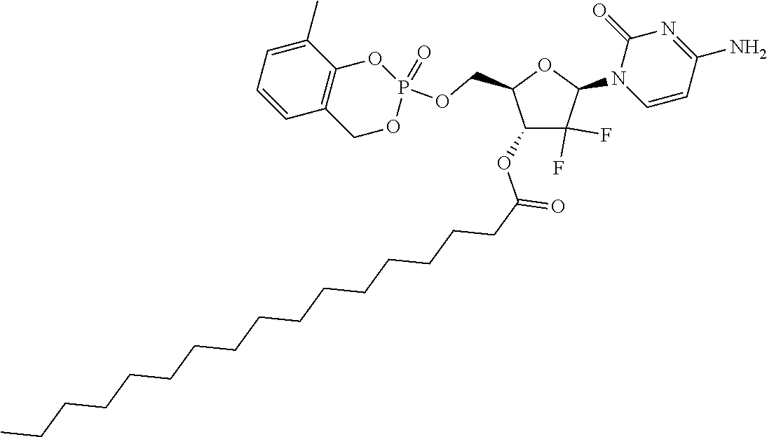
C1(OC(CCCCCCCCCCCCCCCC)=O)C(F)(F)C(N2C=CC(N)=NC2=O)OC1COP1(=O)OCC2=C(O1)C(C)=CC=C2
